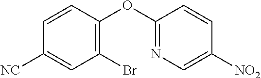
C1=CC(OC2=NC=C([NO2])C=C2)=C(Br)C=C1[NC]
